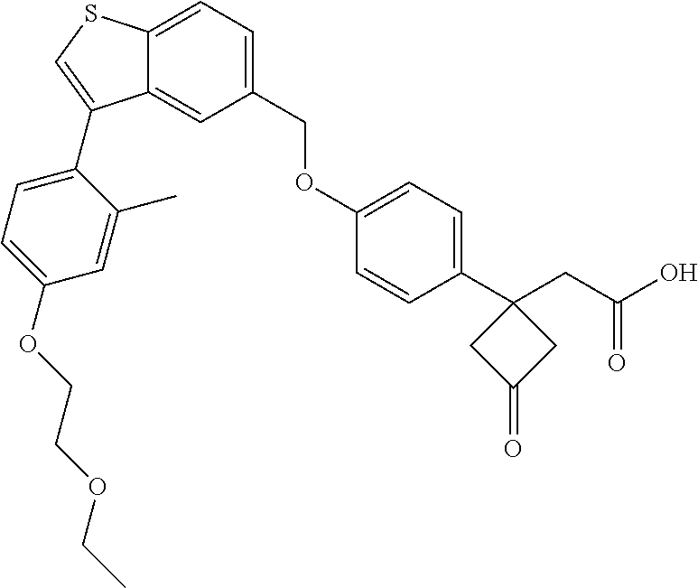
C(COC1=CC=C(C2=CSC3=CC=C(COC4=CC=C(C5(CC(O)=O)CC(=O)C5)C=C4)C=C32)C(C)=C1)OCC
